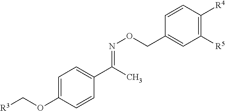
C1=C(OC[R3])C=CC(C(C)=NOCC2=CC([R5])=C([R4])C=C2)=C1
